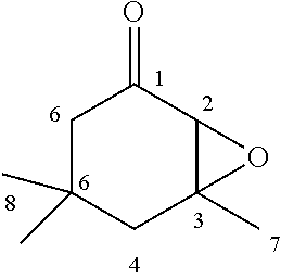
C1(C)(C)CC(=O)C2C(C)(C1)O2
